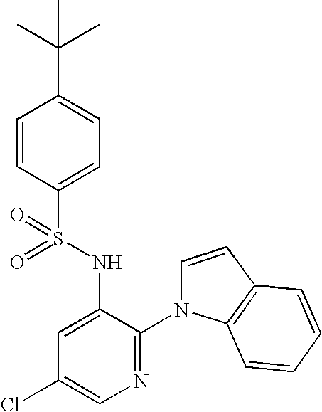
C1=CC(S(=O)(NC2=CC(Cl)=CN=C2N2C=CC3=C2C=CC=C3)=O)=CC=C1C(C)(C)C
